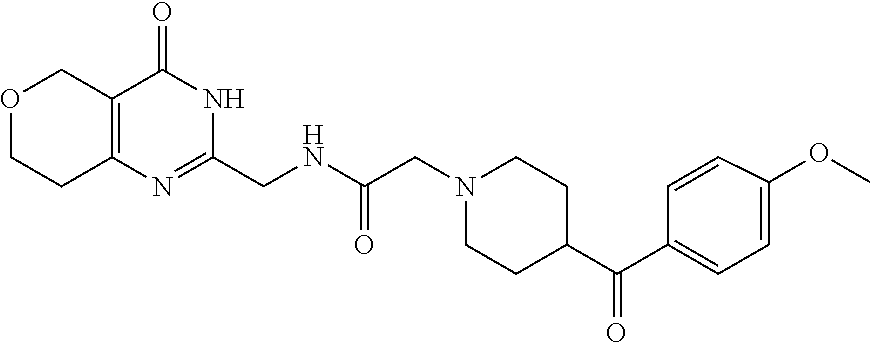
O1CCC2=C(C1)C(=O)NC(CNC(CN1CCC(C(C3=CC=C(OC)C=C3)=O)CC1)=O)=N2
